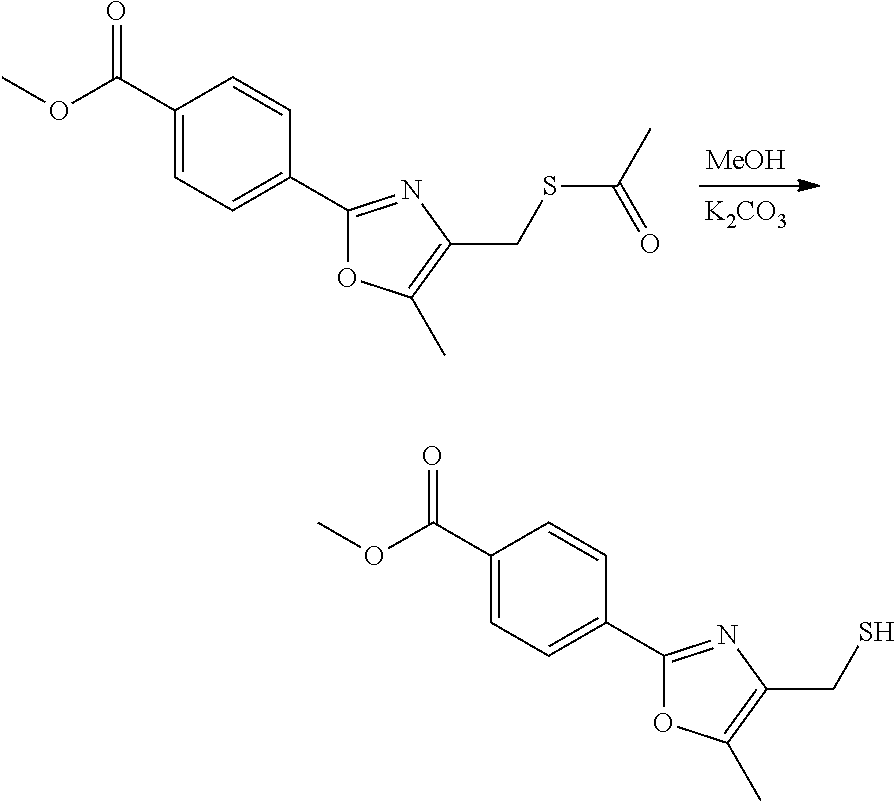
[MeOH].[K2CO3].C1(C(OC)=O)=CC=C(C2=NC(CSC(C)=O)=C(C)O2)C=C1.C1(C(OC)=O)=CC=C(C2=NC(CS)=C(C)O2)C=C1
